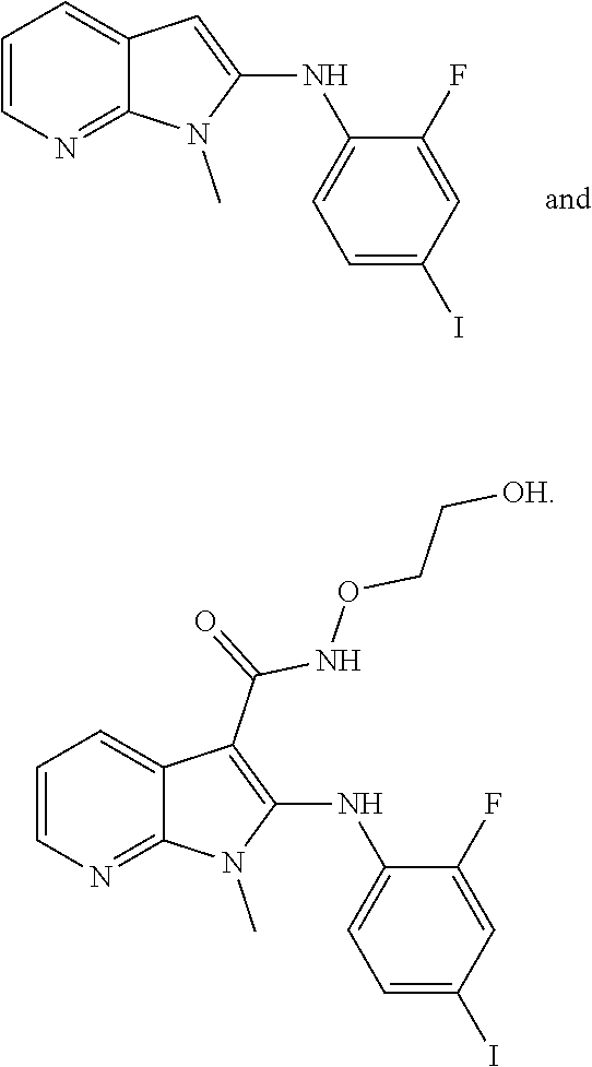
C1=CN=C2C(=C1)C=C(NC1=CC=C(I)C=C1F)N2C.C1=CN=C2C(=C1)C(C(=O)NOCC[OH])=C(NC1=CC=C(I)C=C1F)N2C
